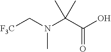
C(N(C(C(=O)O)(C)C)C)[F3C]
